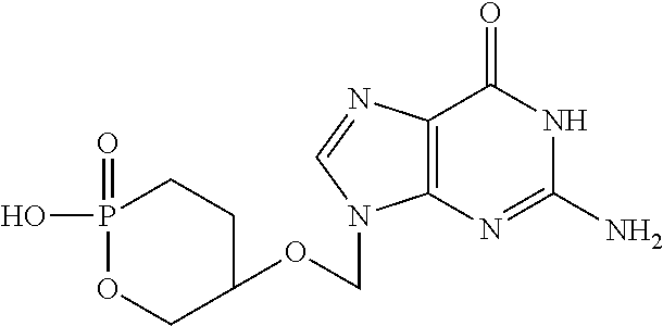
O(CN1C2=C(N=C1)C(=O)NC(N)=N2)C1CCP(=O)(O)OC1
